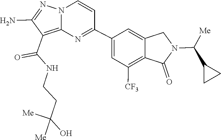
C1(N)=NN2C(=C1C(NCCC(O)([Me])[Me])=O)N=C(C1=CC([CF3])=C3C(=C1)CN(C(C1CC1)[Me])C3=O)C=C2
